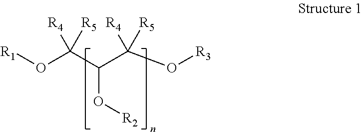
[R1]OC(C(C(O[R3])([R4])[R5])O[R2])([R4])[R5]
